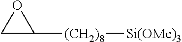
C1C([(CH2)8][Si(OMe)3])O1
